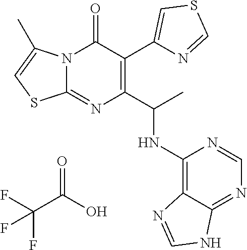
N12C(=NC(C(C)NC3=C4C(=NC=N3)NC=N4)=C(C3=CSC=N3)C1=O)SC=C2C.C(C(O)=O)(F)(F)F
